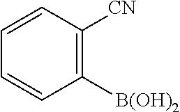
C1=CC=CC([B(OH)2])=C1[CN]
